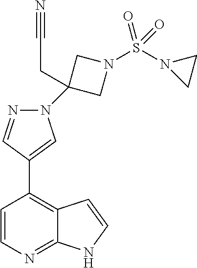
N1(C2(CC#N)CN(S(N3CC3)(=O)=O)C2)C=C(C2=C3C(=NC=C2)NC=C3)C=N1
